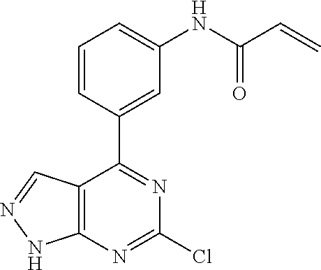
N1=C(Cl)N=C(C2=CC(NC(C=C)=O)=CC=C2)C2=C1NN=C2
